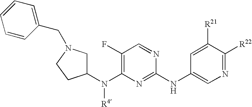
C1(F)=C(N(C2CN(CC3=CC=CC=C3)CC2)[R4])N=C(NC2=CN=C([R22])C([R21])=C2)N=C1
